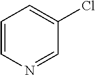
C1=CN=CC(Cl)=C1
